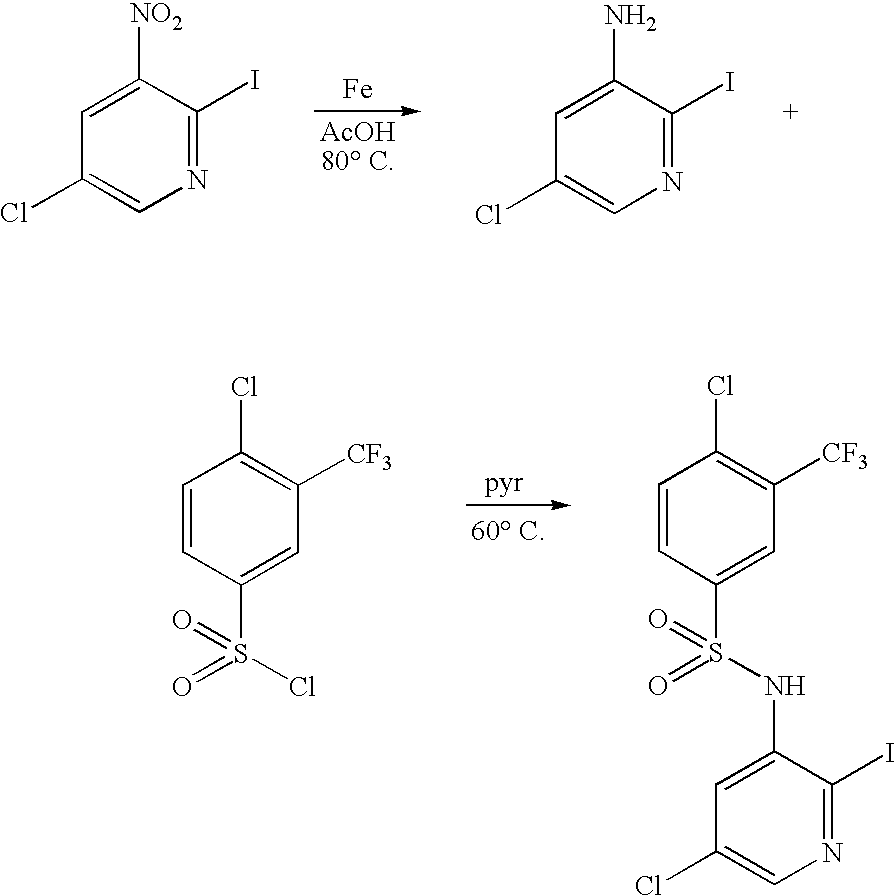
C1=CC(S(=O)(Cl)=O)=CC([CF3])=C1Cl.C1=CC(S(NC2=CC(Cl)=CN=C2I)(=O)=O)=CC([CF3])=C1Cl.[60 C].[Fe].C1=C([NO2])C(I)=NC=C1Cl.C1=C(N)C(I)=NC=C1Cl
